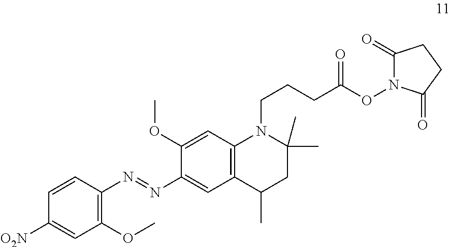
C1(OC)=C(N=NC2=CC3=C(C=C2OC)N(CCCC(ON2C(=O)CCC2=O)=O)C(C)(C)CC3C)C=CC([O2N])=C1
